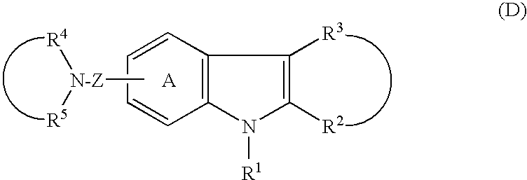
C1=CC=CC2=C1N([R1])C([R2])=C2[R3].[R4][N-Z]([R5])C.[A]
